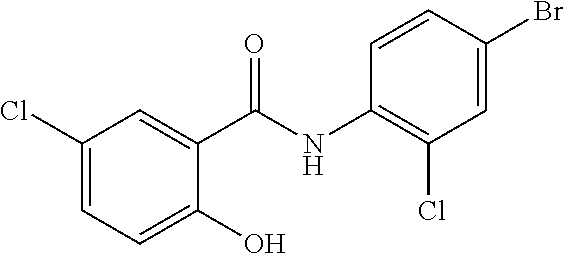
C1(Cl)=CC=C(O)C(C(NC2=C(Cl)C=C(Br)C=C2)=O)=C1
